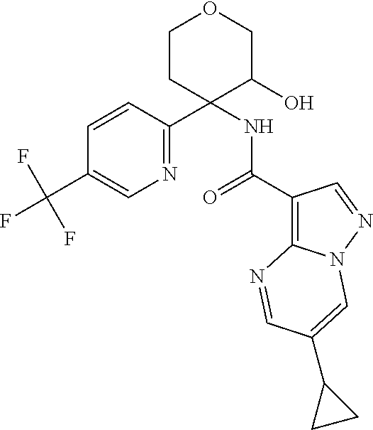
N1=C(C2(NC(C3=C4N(N=C3)C=C(C3CC3)C=N4)=O)C(O)COCC2)C=CC(C(F)(F)F)=C1
